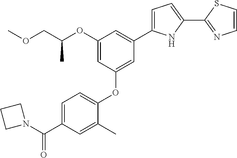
C1(OC(COC)C)=CC(OC2=CC=C(C(N3CCC3)=O)C=C2C)=CC(C2=CC=C(C3=NC=CS3)N2)=C1
